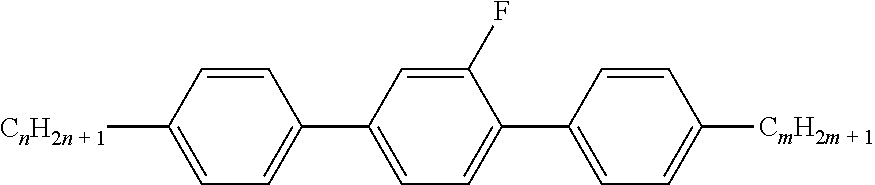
C1=C([CnH2n + 1])C=CC(C2=CC=C(C3=CC=C([CmH2m + 1])C=C3)C(F)=C2)=C1
